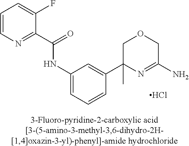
Cl.C(=O)(NC1=CC=CC(C2(C)N=C(N)COC2)=C1)C1=NC=CC=C1F
